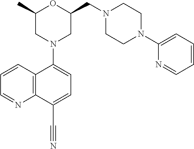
C1(C)CN(C2=CC=C(C#N)C3=C2C=CC=N3)CC(CN2CCN(C3=CC=CC=N3)CC2)O1
